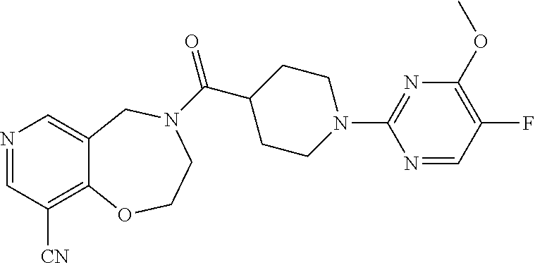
N1=CC([CN])=C2C(=C1)CN(C(=O)C1CCN(C3=NC(OC)=C(F)C=N3)CC1)CCO2
